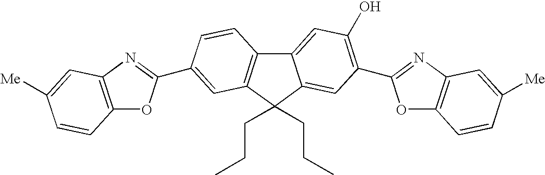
C12=CC(O)=C(C3=NC4=C(O3)C=CC([Me])=C4)C=C1C(CCC)(CCC)C1=C2C=CC(C2=NC3=C(O2)C=CC([Me])=C3)=C1
